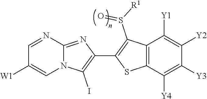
N12C(=NC(C3=C(S(=O)[R1])C4=C(S3)C([Y4])=C([Y3])C([Y2])=C4[Y1])=C1I)N=CC([W1])=C2
